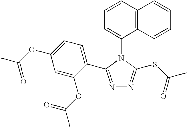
C1=CC2=C(C(N3C(SC(C)=O)=NN=C3C3=CC=C(OC(C)=O)C=C3OC(C)=O)=C1)C=CC=C2
